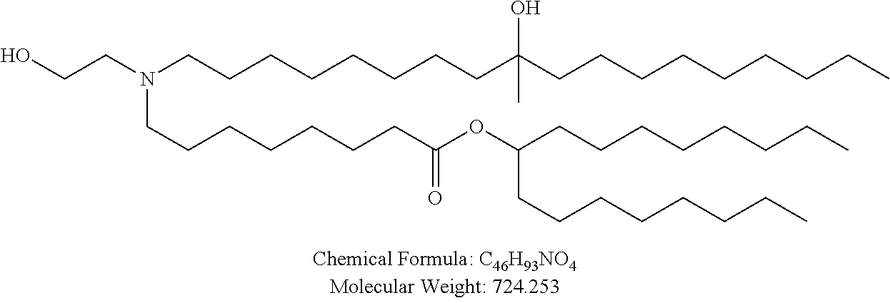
C(CN(CCCCCCCCC(CCCCCCCCC)(O)C)CCCCCCCC(OC(CCCCCCCC)CCCCCCCC)=O)O
